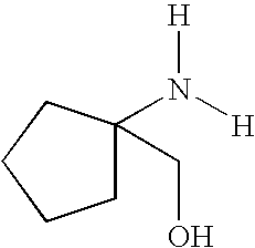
C1(N([H])[H])(CO)CCCC1
